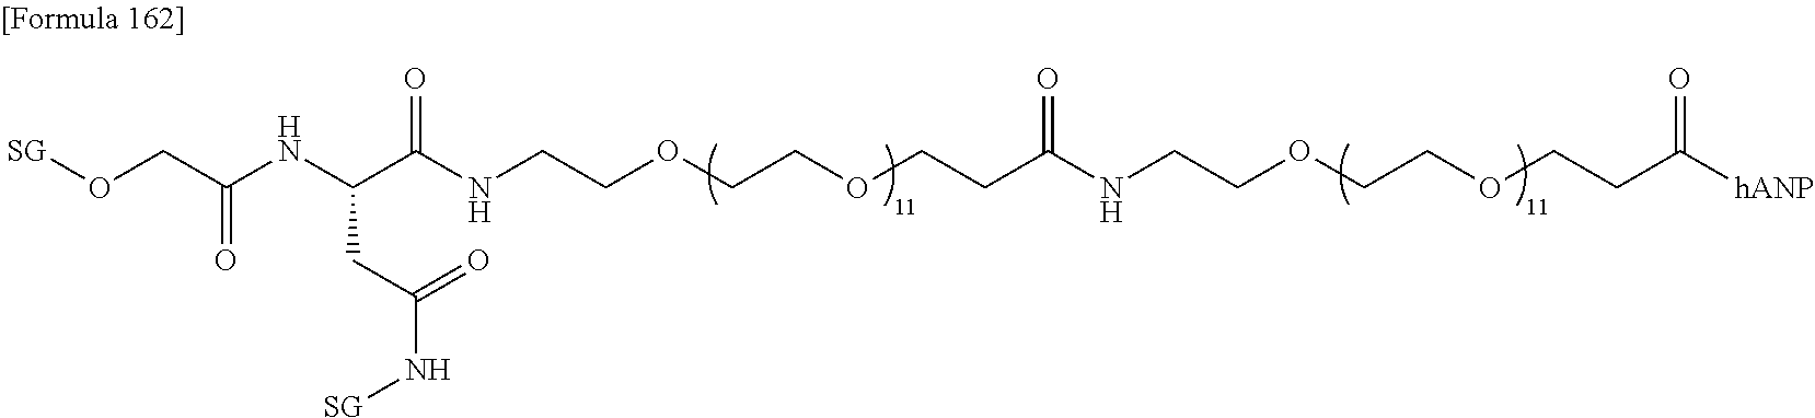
O(CC(NC(C(NCCOCCOCCC(NCCOCCOCCC([hANP])=O)=O)=O)CC(N[SG])=O)=O)[SG]
